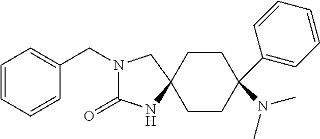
N1(CC2=CC=CC=C2)C(=O)NC2(C1)CCC(N(C)C)(C1=CC=CC=C1)CC2
